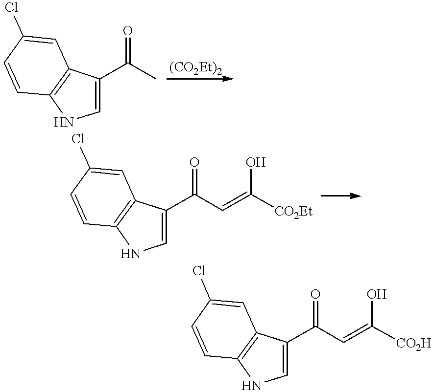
C1(C(C)=O)=CNC2=C1C=C(Cl)C=C2.C1(C(C=C(O)[CO2Et])=O)=CNC2=C1C=C(Cl)C=C2.C1(C(C=C(O)[CO2H])=O)=CNC2=C1C=C(Cl)C=C2
